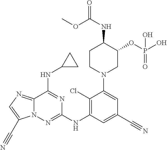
C12=NC=C(C#N)N1N=C(NC1=C(Cl)C(N3CC(OP(=O)(O)O)C(NC(=O)OC)CC3)=CC(C#N)=C1)N=C2NC1CC1
